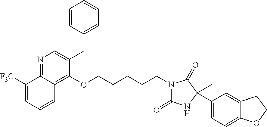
N1=C2C(=C(OCCCCCN3C(=O)NC(C4=CC=C5C(=C4)CCO5)(C)C3=O)C(CC3=CC=CC=C3)=C1)C=CC=C2[F3C]
